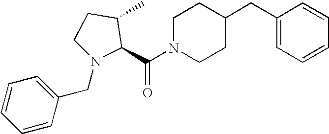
C(N1CCC(CC2=CC=CC=C2)CC1)(=O)C1C(C)CCN1CC1=CC=CC=C1
